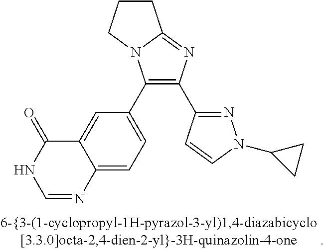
C1CCN2C1=NC(C1=NN(C3CC3)C=C1)=C2C1=CC=C2C(=C1)C(=O)NC=N2
